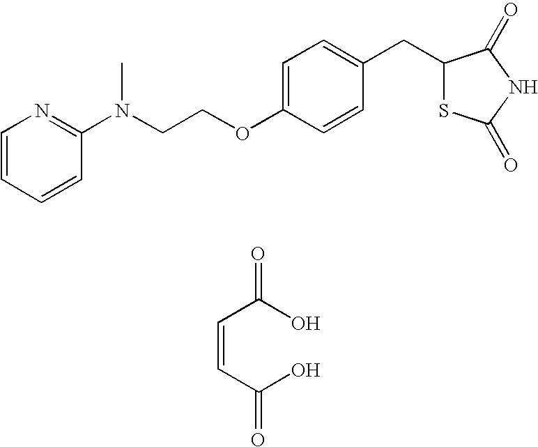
C1=CC(N(CCOC2=CC=C(CC3SC(=O)NC3=O)C=C2)C)=NC=C1.C(O)(C=CC(O)=O)=O
